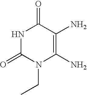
N1C(=O)N(CC)C(N)=C(N)C1=O
